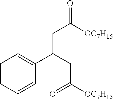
C1=CC=CC(C(CC([OC7H15])=O)CC(=O)[OC7H15])=C1
